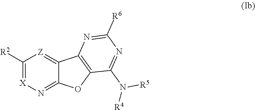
C1([R2])=[X]N=C2C(=[Z]1)C1=C(O2)C(N([R5])[R4])=NC([R6])=N1
